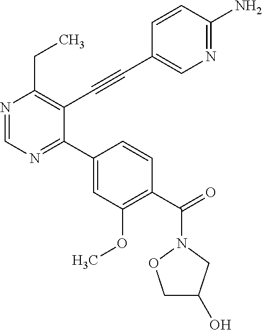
N1=CN=C(C2=CC(OC)=C(C(=O)N3CC(O)CO3)C=C2)C(C#CC2=CN=C(N)C=C2)=C1CC
